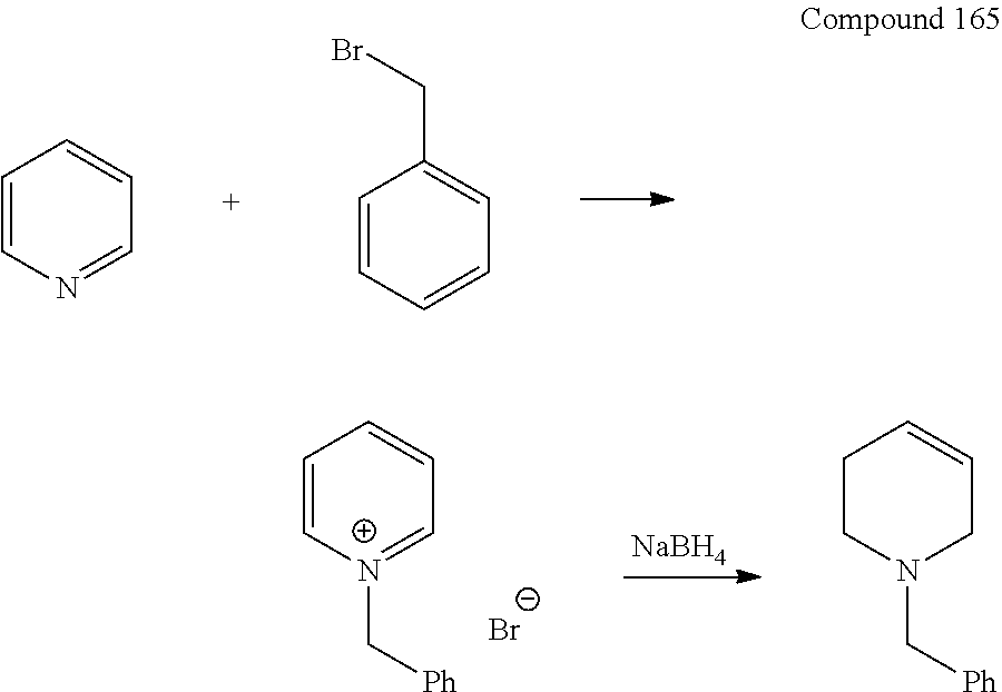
C1=CN=CC=C1.C1=CC=CC=C1CBr.[NaBH4].C1=C[N+](C[Ph])=CC=C1.[Br-].C1CN(C[Ph])CC=C1
